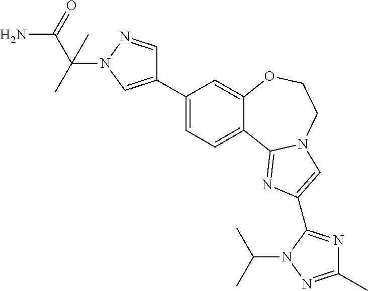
C1(C2=CN(C(C(N)=O)(C)C)N=C2)=CC=C2C(=C1)OCCN1C2=NC(C2=NC(C)=NN2C(C)C)=C1
